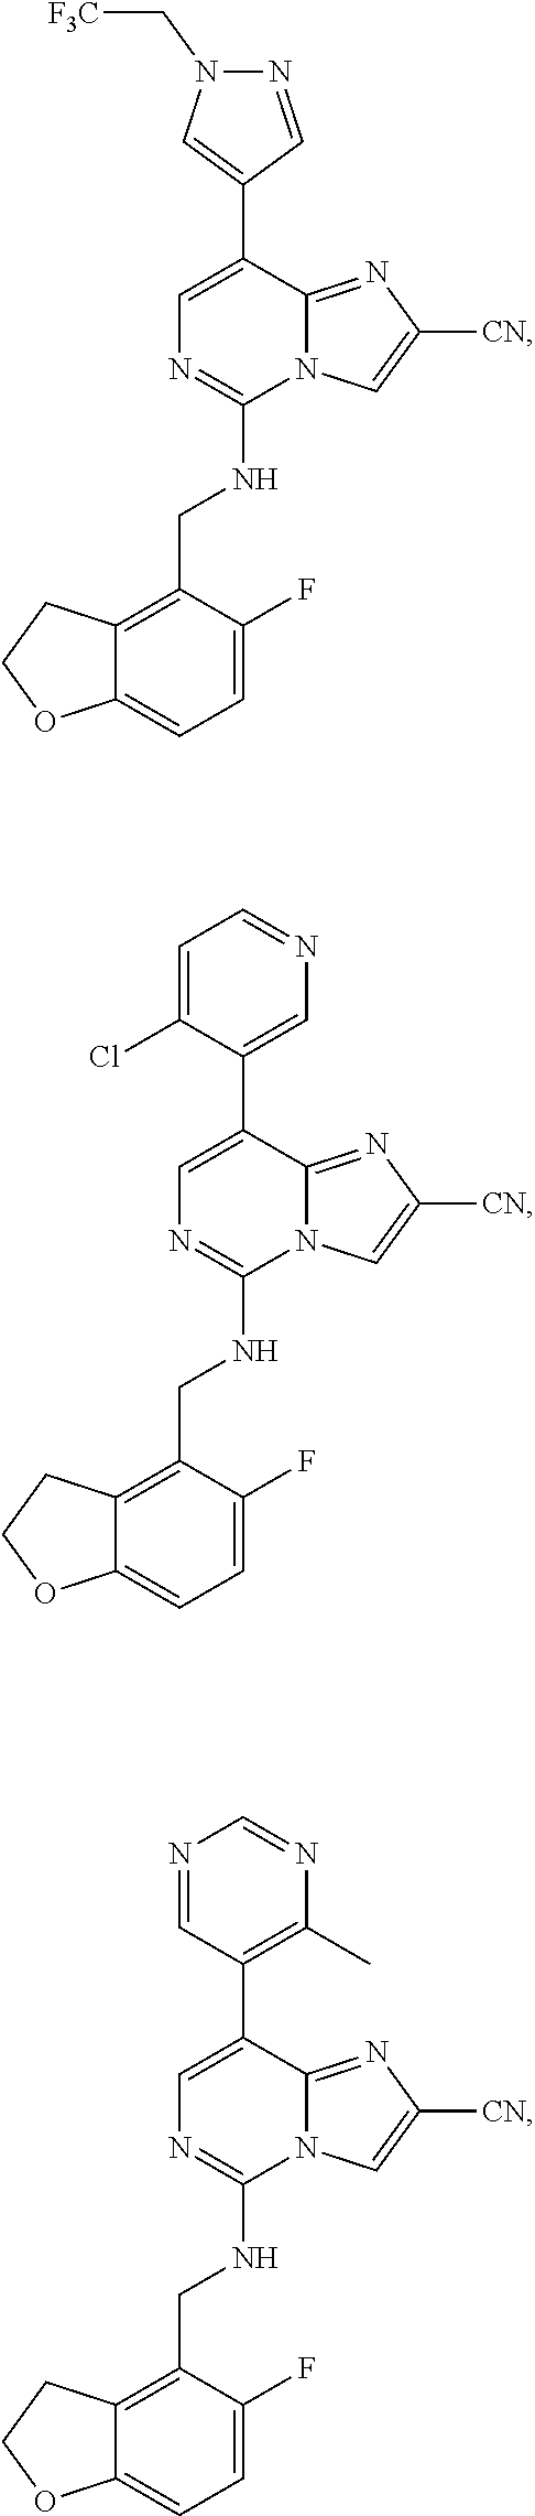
C1=C(F)C(CNC2=NC=C(C3=CN(C[F3C])N=C3)C3=NC([CN])=CN23)=C2C(=C1)OCC2.C1=C(F)C(CNC2=NC=C(C3=CN=CC=C3Cl)C3=NC([CN])=CN23)=C2C(=C1)OCC2.C1=C(F)C(CNC2=NC=C(C3=C(C)N=CN=C3)C3=NC([CN])=CN23)=C2C(=C1)OCC2
